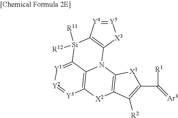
[Y5]1=[Y4]C2=C([X3]1)N1C3=C([Y3]=[Y2][Y1]=C3[Si]2([R12])[R11])[X2]C2=C1[X1]C(C([R1])=[Ar3])=C2[R2]
